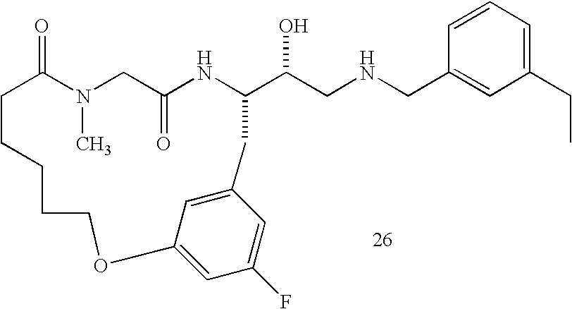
C1=CC=C(CC)C=C1CNCC(O)C1NC(=O)CN(C)C(=O)CCCCCOC2=CC(F)=CC(=C2)C1
